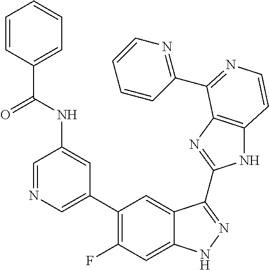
C1=C(C2=C(F)C=C3C(=C2)C(C2=NC4=C(N2)C=CN=C4C2=NC=CC=C2)=NN3)C=C(NC(=O)C2=CC=CC=C2)C=N1
